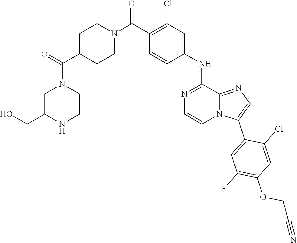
C1=CC(NC2=NC=CN3C2=NC=C3C2=CC(F)=C(OCC#N)C=C2Cl)=CC(Cl)=C1C(N1CCC(C(N2CCNC(CO)C2)=O)CC1)=O
